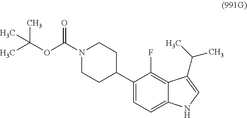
N1(C(OC(C)(C)C)=O)CCC(C2=CC=C3C(=C2F)C(C(C)C)=CN3)CC1
